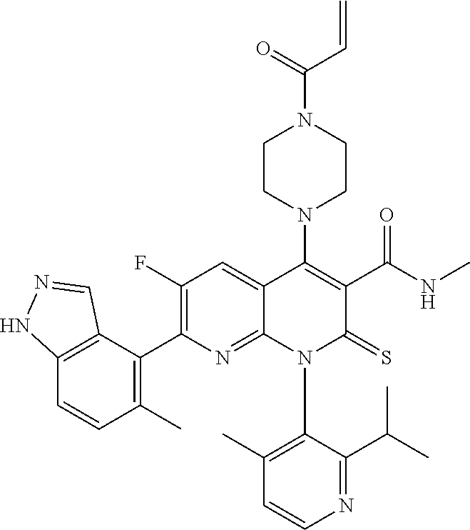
C1=CN=C(C(C)C)C(N2C(=S)C(C(NC)=O)=C(N3CCN(C(C=C)=O)CC3)C3=CC(F)=C(C4=C(C)C=CC5=C4C=NN5)N=C23)=C1C
